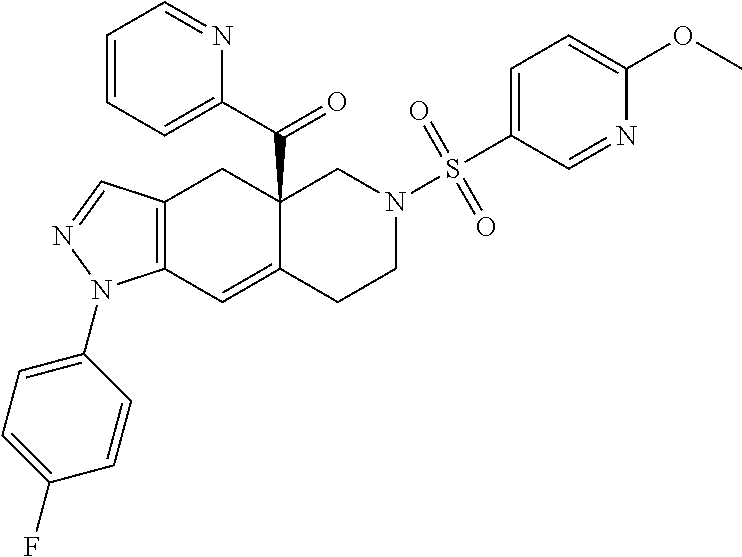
C12=C(C=NN1C1=CC=C(F)C=C1)CC1(C(C3=CC=CC=N3)=O)C(=C2)CCN(S(=O)(=O)C2=CC=C(OC)N=C2)C1
